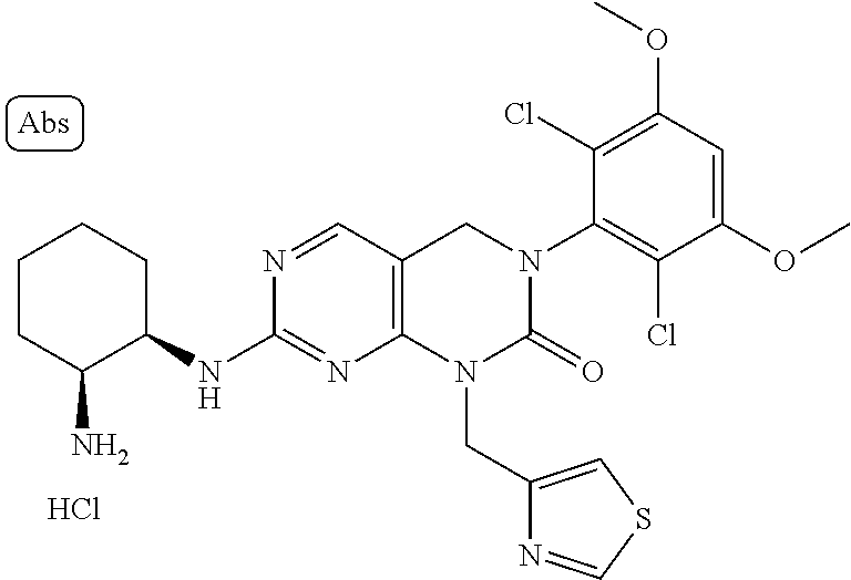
C1(NC2C(N)CCCC2)=NC2=C(C=N1)CN(C1=C(Cl)C(OC)=CC(OC)=C1Cl)C(=O)N2CC1=CSC=N1.Cl
